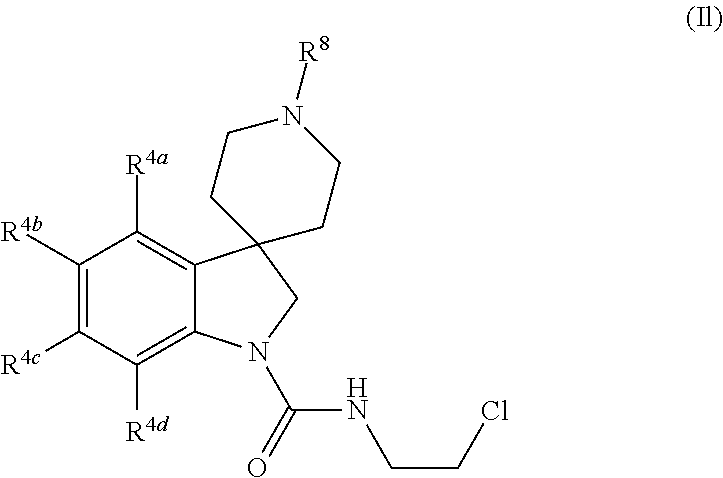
C1([R4d])=C2C(=C([R4a])C([R4b])=C1[R4c])C1(CN2C(NCCCl)=O)CCN([R8])CC1
